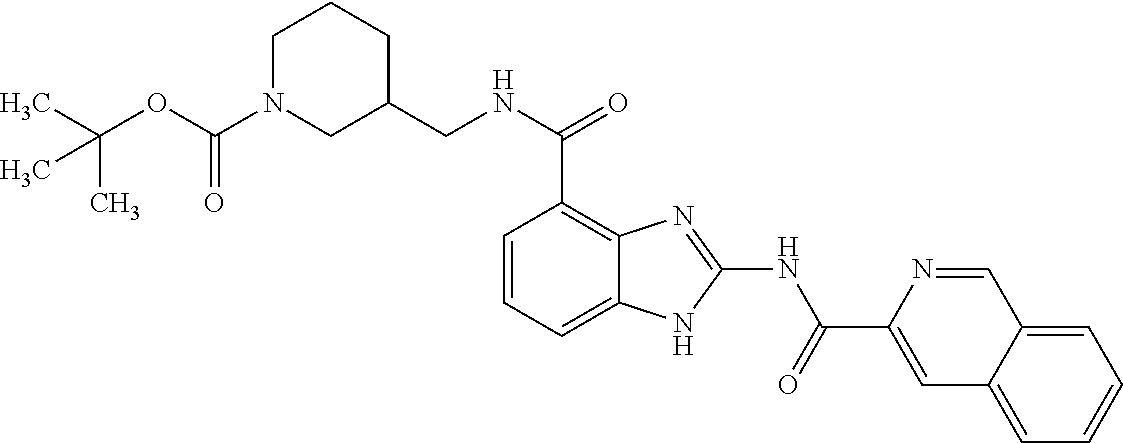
C(NC(C1=C2C(=CC=C1)NC(NC(C1=CC3=CC=CC=C3C=N1)=O)=N2)=O)C1CCCN(C(OC(C)(C)C)=O)C1
